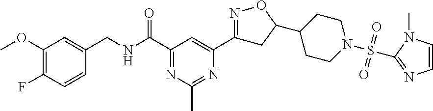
C1(OC)=C(F)C=CC(CNC(C2=NC(C)=NC(C3=NOC(C4CCN(S(=O)(=O)C5=NC=CN5C)CC4)C3)=C2)=O)=C1
